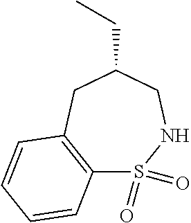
C12=C(CC(CC)CNS1(=O)=O)C=CC=C2
